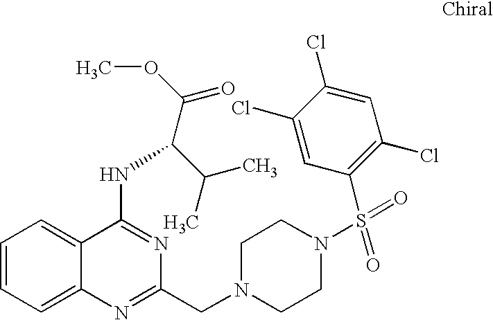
C1=CC=C2C(=C1)C(NC(C(OC)=O)C(C)C)=NC(CN1CCN(S(=O)(=O)C3=C(Cl)C=C(Cl)C(Cl)=C3)CC1)=N2
